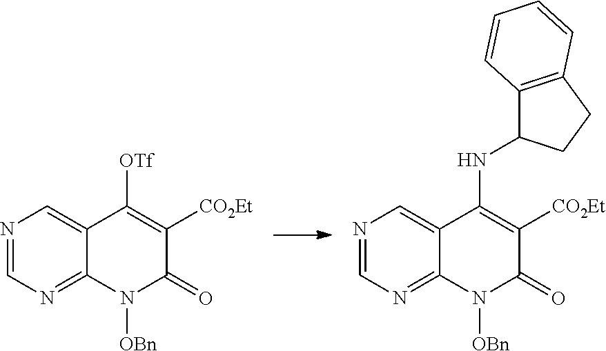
N1=CN=C2C(=C1)C(NC1C3=C(CC1)C=CC=C3)=C([CO2Et])C(=O)N2[OBn].N1=CN=C2C(=C1)C([OTf])=C([CO2Et])C(=O)N2[OBn]
